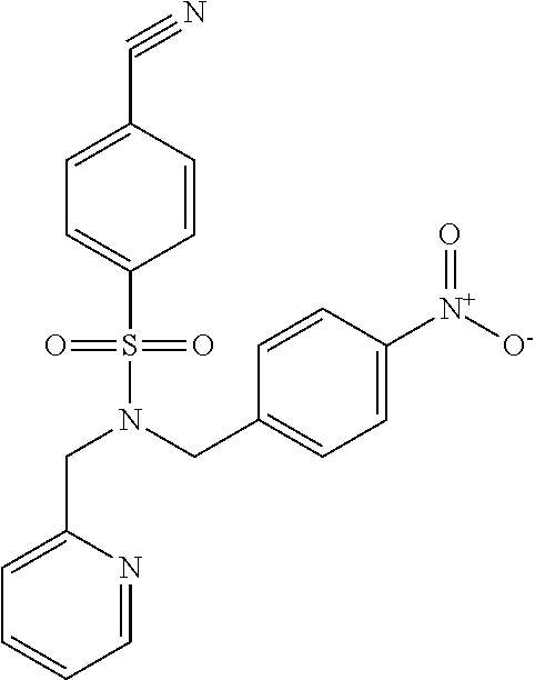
C1=C(CN(S(=O)(=O)C2=CC=C(C#N)C=C2)CC2=CC=C([N+]([O-])=O)C=C2)N=CC=C1
